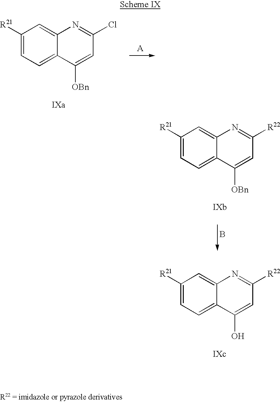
C1([R21])=CC=C2C(=C1)N=C([R22])C=C2O.[A].C1([R21])=CC=C2C(=C1)N=C(Cl)C=C2[OBn].C1([R21])=CC=C2C(=C1)N=C([R22])C=C2[OBn].B
